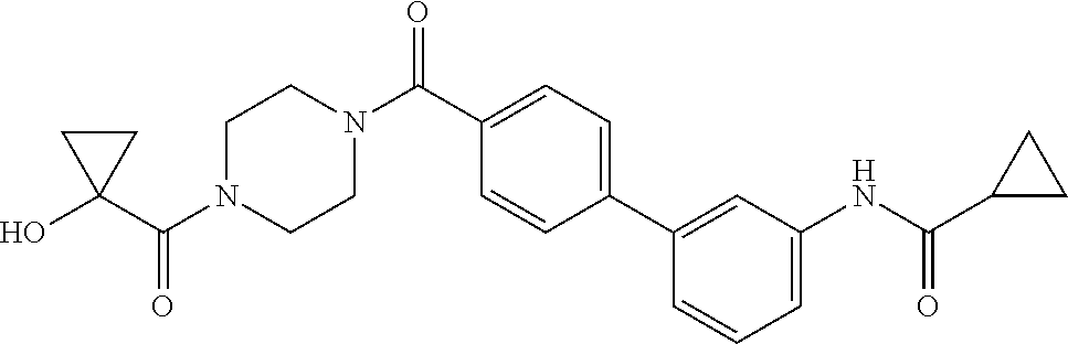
OC1(C(N2CCN(C(=O)C3=CC=C(C4=CC(NC(C5CC5)=O)=CC=C4)C=C3)CC2)=O)CC1
